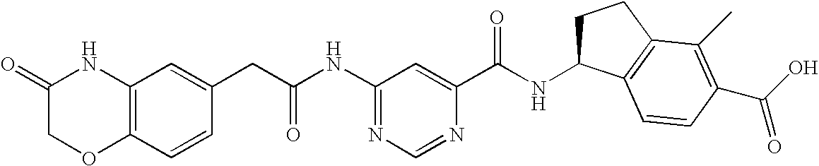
C1(NC(CC2=CC3=C(C=C2)OCC(=O)N3)=O)=NC=NC(C(NC2CCC3=C2C=CC(C(O)=O)=C3C)=O)=C1
